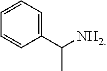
C1(C([NH2])C)=CC=CC=C1
